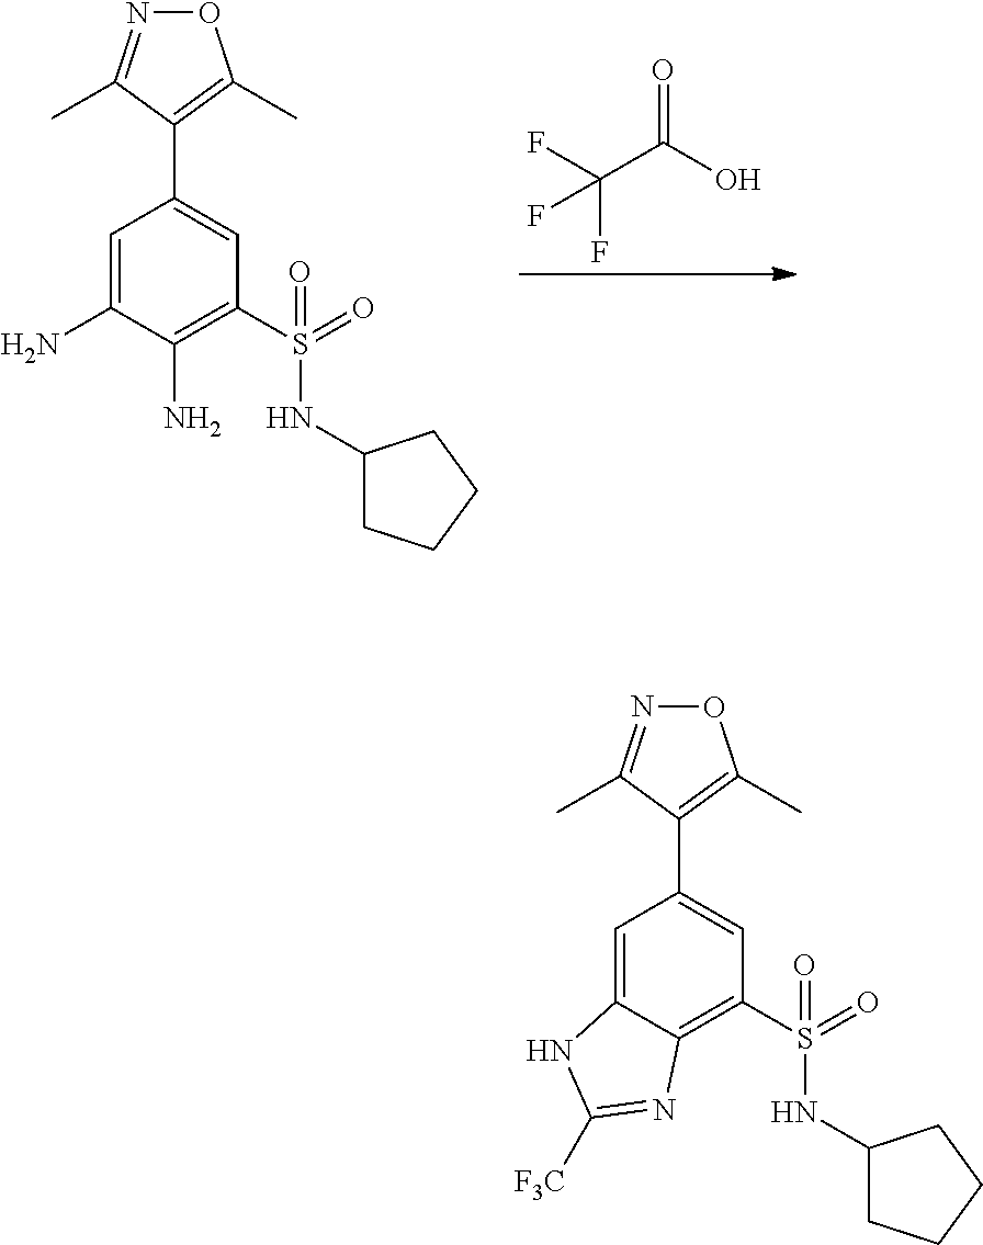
FC(C(O)=O)(F)F.C1=C(N)C(N)=C(S(=O)(NC2CCCC2)=O)C=C1C1=C(C)ON=C1C.C1=C2C(=C(S(=O)(NC3CCCC3)=O)C=C1C1=C(C)ON=C1C)N=C([F3C])N2
